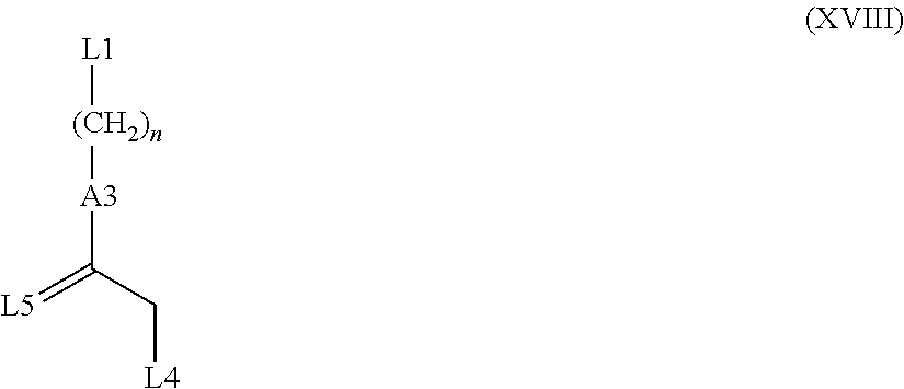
[L1][(CH2)n][A3]C(=[L5])C[L4]
